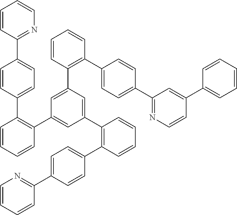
C1=CC(C2=CC=C(C3=C(C4=CC(C5=C(C6=CC=C(C7=NC=CC=C7)C=C6)C=CC=C5)=CC(C5=C(C6=CC=C(C7=NC=CC(C8=CC=CC=C8)=C7)C=C6)C=CC=C5)=C4)C=CC=C3)C=C2)=NC=C1
